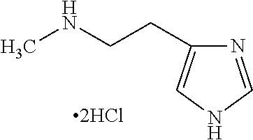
N1=CNC=C1CCNC
